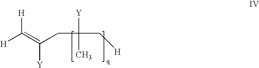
[H]C(=C(CC([Y])(C[H])C)[Y])[H]
